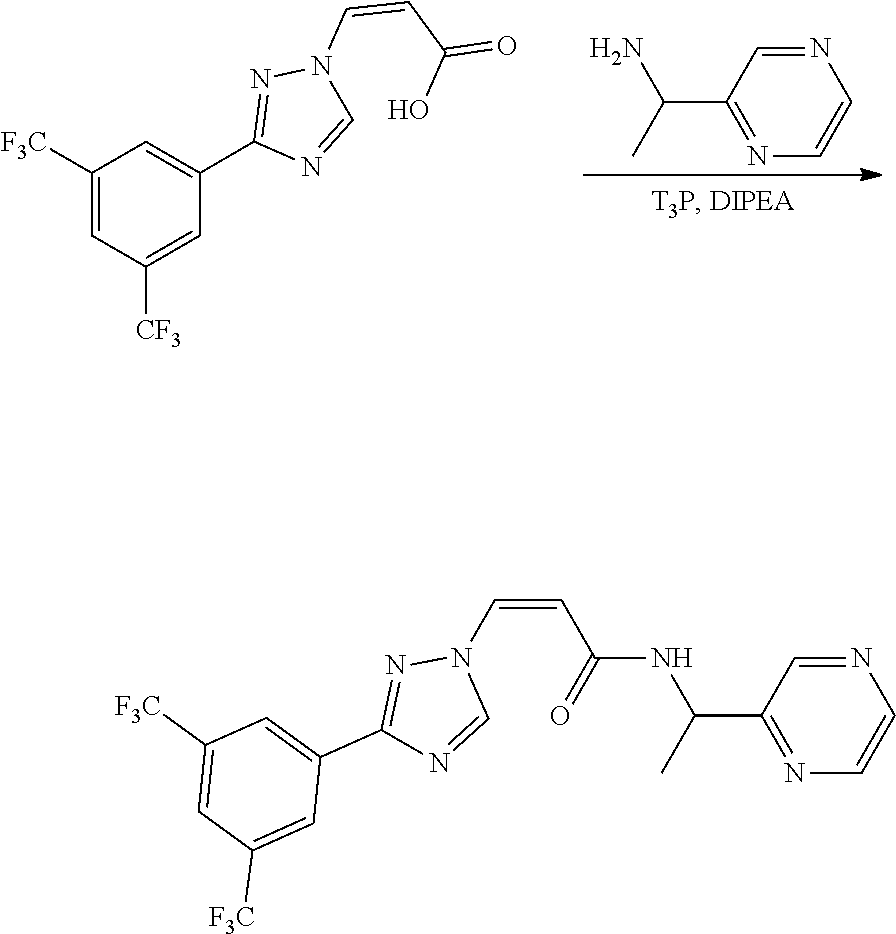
N1=CC(C(N)C)=NC=C1.C1(C2=CC([F3C])=CC([CF3])=C2)=NN(C=CC(=O)O)C=N1.C1(C2=CC([F3C])=CC([F3C])=C2)=NN(C=CC(=O)NC(C2=NC=CN=C2)C)C=N1
